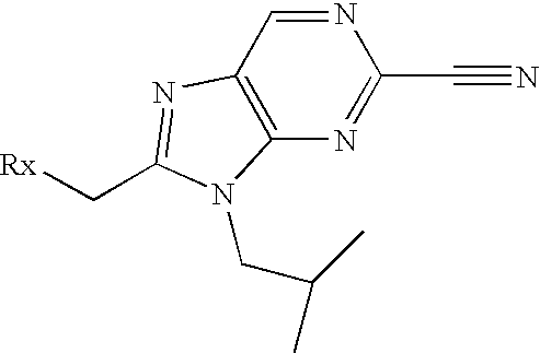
C12=C(C=NC(C#N)=N1)N=C(C[Rx])N2CC(C)C
